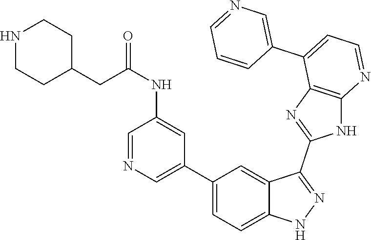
C1(C2=CC=C3C(=C2)C(C2=NC4=C(N2)N=CC=C4C2=CN=CC=C2)=NN3)=CN=CC(NC(=O)CC2CCNCC2)=C1
